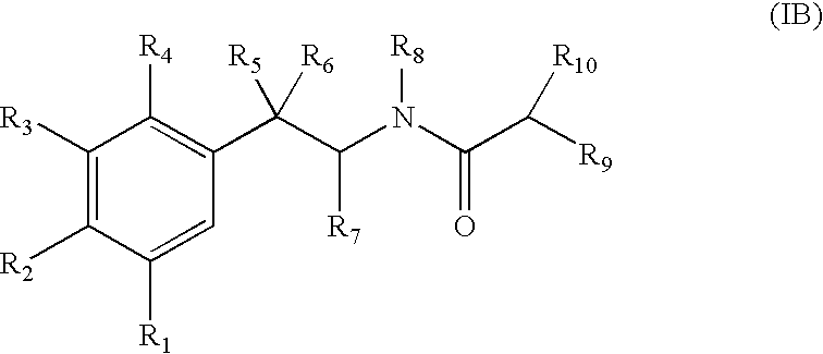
C1([R3])=C([R2])C([R1])=CC(C(C([R7])N(C(C([R9])[R10])=O)[R8])([R5])[R6])=C1[R4]
